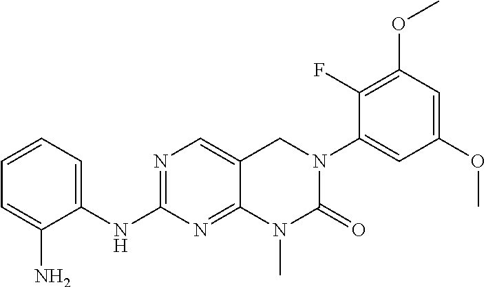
C12=NC(NC3=CC=CC=C3N)=NC=C1CN(C1=CC(OC)=CC(OC)=C1F)C(=O)N2C
